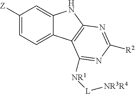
C1=C([Z])C=C2C(=C1)C1=C(N2)N=C([R2])N=C1[NR1][L][NR3R4]
